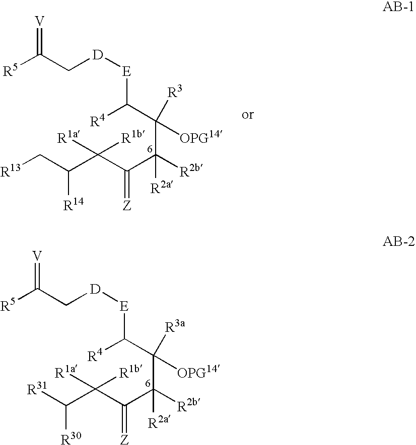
[R5]C(C[D][E]C(C([R3])([OPG14])C([R2b])(C(=[Z])C(C(C[R13])[R14])([R1a])[R1b])[R2a])[R4])=[V].[R5]C(C[D][E]C(C([R3a])([OPG14])C([R2b])(C(=[Z])C(C([R31])[R30])([R1a])[R1b])[R2a])[R4])=[V]
